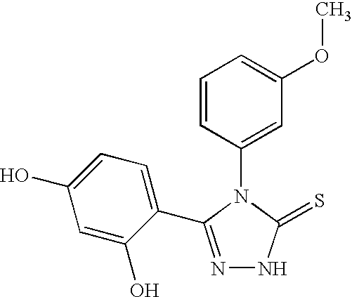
C1(N2C(=S)NN=C2C2=CC=C(O)C=C2O)=CC(OC)=CC=C1
